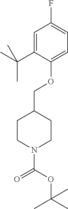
C1CN(C(=O)OC(C)(C)C)CCC1COC1=CC=C(F)C=C1C(C)(C)C
